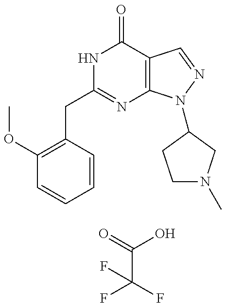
C(C1=NC2=C(C(=O)N1)C=NN2C1CN(C)CC1)C1=C(OC)C=CC=C1.O=C(O)C(F)(F)F
